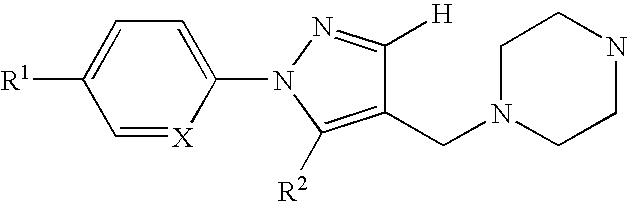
C1=[X]C(N2N=C([H])C(CN3CCNCC3)=C2[R2])=CC=C1[R1]
